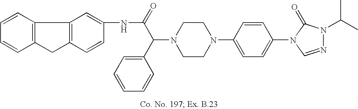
N1(C(C2=CC=CC=C2)C(=O)NC2=CC3=C(C=C2)CC2=C3C=CC=C2)CCN(C2=CC=C(N3C=NN(C(C)C)C3=O)C=C2)CC1
